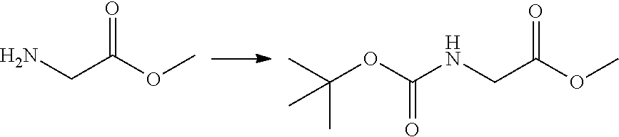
NCC(OC)=O.N(CC(OC)=O)C(OC(C)(C)C)=O
